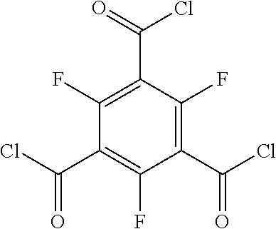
C1(C(Cl)=O)=C(F)C(C(=O)Cl)=C(F)C(C(Cl)=O)=C1F
